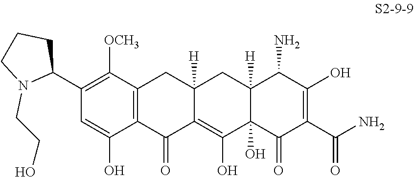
C1(C2CCCN2CCO)=C([OCH3])C2=C(C(O)=C1)C(=O)C1=C(O)C3(O)C([H])(CC1([H])C2)C(N)C(O)=C(C(N)=O)C3=O
